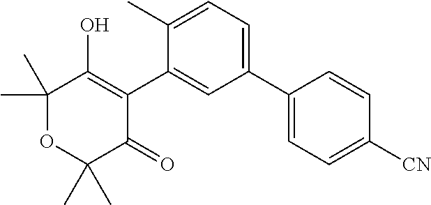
C1(C2=CC=C(C)C(C3=C(O)C(C)(C)OC(C)(C)C3=O)=C2)=CC=C([CN])C=C1
